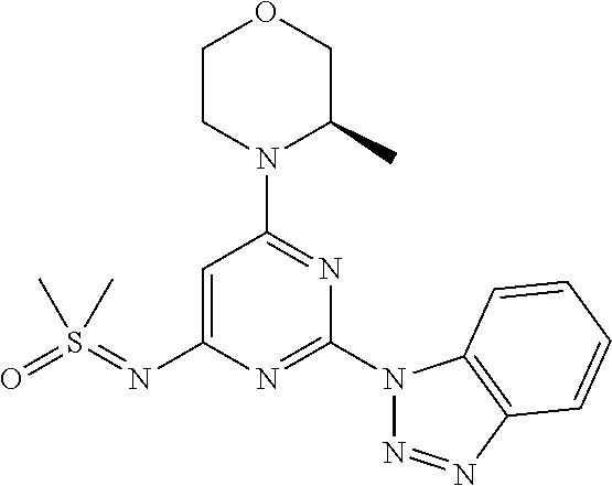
C1=C(N=S(=O)(C)C)N=C(N2N=NC3=C2C=CC=C3)N=C1N1C(C)COCC1
